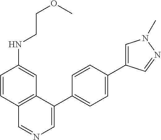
C1=CC(NCCOC)=CC2=C1C=NC=C2C1=CC=C(C2=CN(C)N=C2)C=C1
